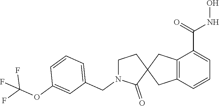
C12=C(C=CC=C1C(=O)NO)CC1(C2)CCN(CC2=CC=CC(OC(F)(F)F)=C2)C1=O
